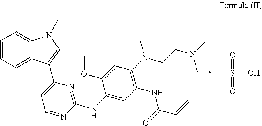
C1=CC=C2C(=C1)N(C)C=C2C1=CC=NC(NC2=CC(NC(C=C)=O)=C(N(CCN(C)C)C)C=C2OC)=N1.CS(O)(=O)=O
